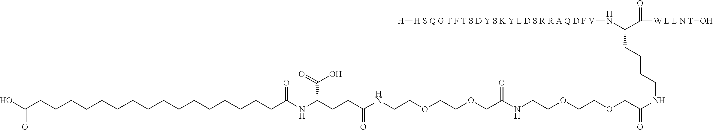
C(NC(COCCOCCNC(COCCOCCNC(CCC(NC(CCCCCCCCCCCCCCCCC(O)=O)=O)C(O)=O)=O)=O)=O)CCCC(N[H S Q G T F T S D Y S K Y L D S R R A Q D F V][H])C([W L L N T]O)=O
